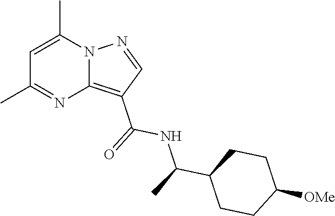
C12=C(C(=O)NC(C3CCC([OMe])CC3)C)C=NN1C(C)=CC(C)=N2
